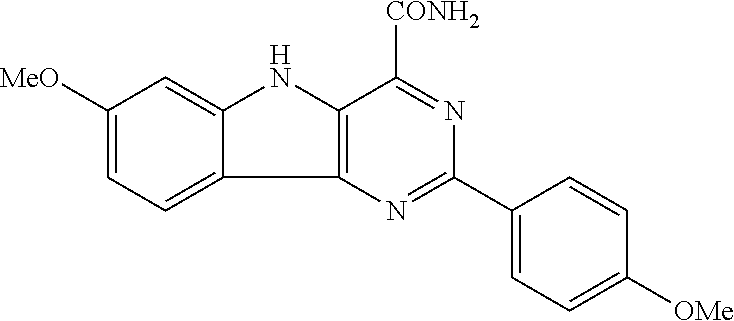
C1([MeO])=CC=C2C(=C1)NC1=C2N=C(C2=CC=C([OMe])C=C2)N=C1[CONH2]
